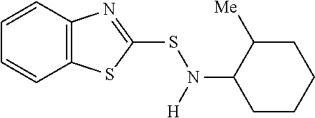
C12=C(C=CC=C1)N=C(SN(C1CCCCC1[Me])[H])S2
